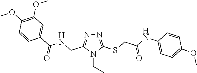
N1=C(SCC(NC2=CC=C(OC)C=C2)=O)N(CC)C(CNC(C2=CC(OC)=C(OC)C=C2)=O)=N1
